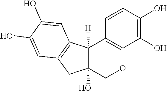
C12([H])C(O)(COC3=C1C=CC(O)=C3O)CC1=C2C=C(O)C(O)=C1
